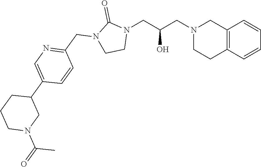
C12=C(C=CC=C1)CCN(CC(CN1C(=O)N(CC3=NC=C(C4CCCN(C(=O)C)C4)C=C3)CC1)O)C2
